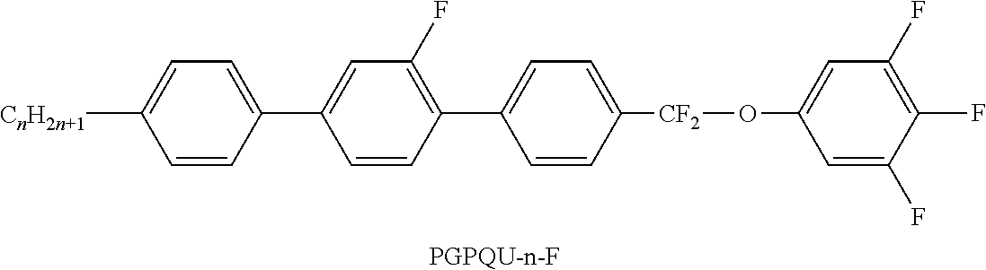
[PGPQU-n-F].C1=C(C2=CC=C([CnH2n+1])C=C2)C=CC(C2=CC=C([CF2]OC3=CC(F)=C(F)C(F)=C3)C=C2)=C1F
